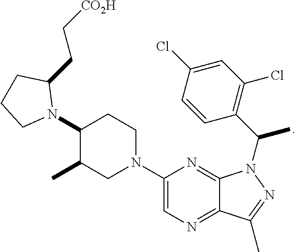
C1(N2C(CC[CO2H])CCC2)C(C)CN(C2=CN=C3C(=N2)N(C(C)C2=C(Cl)C=C(Cl)C=C2)N=C3C)CC1
